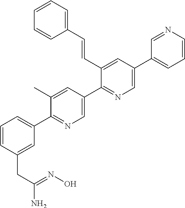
C1=CC(CC(N)=NO)=CC(C2=NC=C(C3=NC=C(C4=CC=CN=C4)C=C3C=CC3=CC=CC=C3)C=C2C)=C1
